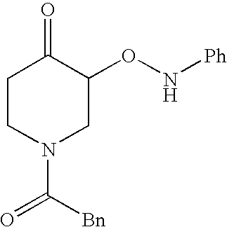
C1CN(C([Bn])=O)CC(ON[Ph])C1=O
